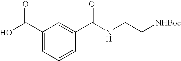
C1(C(O)=O)=CC=CC(C(NCC[NHBoc])=O)=C1
